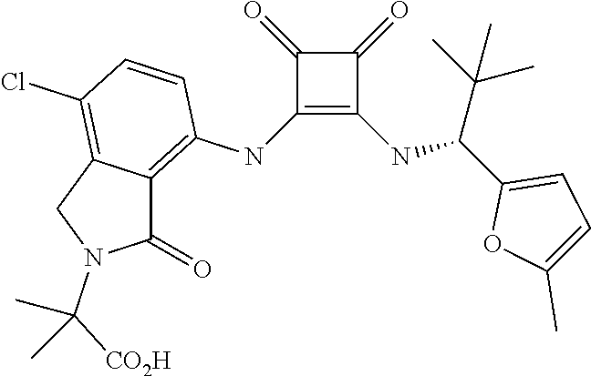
C1(NC2=C3C(=C(Cl)C=C2)CN(C([CO2H])(C)C)C3=O)=C(NC(C2=CC=C(C)O2)C(C)(C)C)C(=O)C1=O
